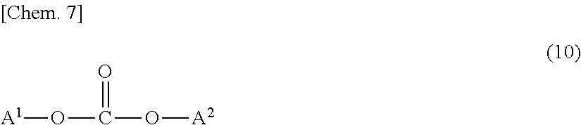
[A1]OC(=O)O[A2]
